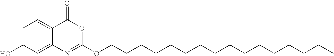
C1=C(O)C=C2C(=C1)C(=O)OC(OCCCCCCCCCCCCCCCC)=N2
